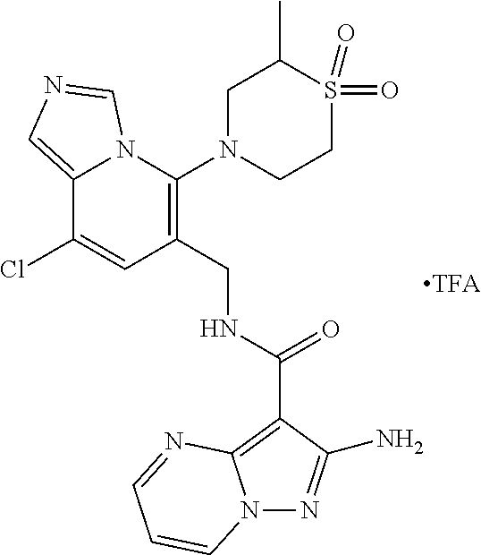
C12=CN=CN1C(N1CCS(=O)(=O)C(C)C1)=C(CNC(=O)C1=C3N(N=C1N)C=CC=N3)C=C2Cl
